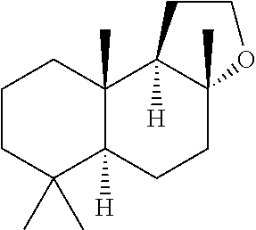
C1C(C)(C)C2([H])C(C)(CC1)C1([H])C(C)(CC2)OCC1
